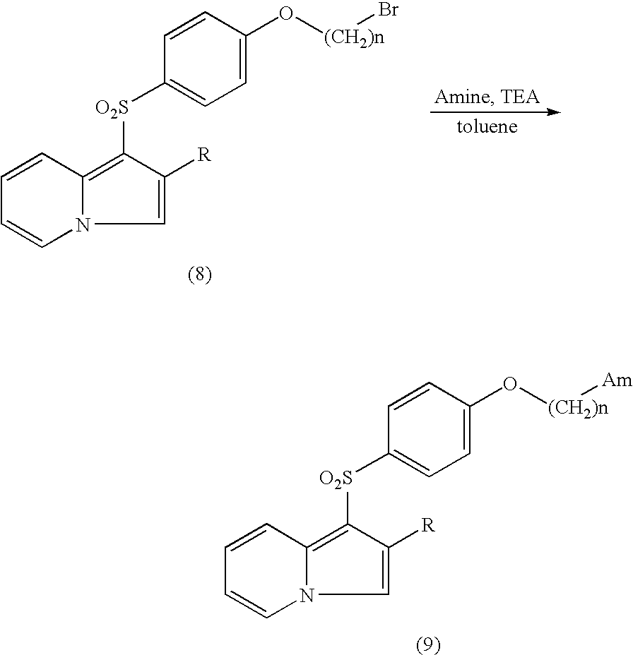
C1=CC2=C([O2S]C3=CC=C(O[(CH2)n]Br)C=C3)C([R])=CN2C=C1.C1=CC2=C([O2S]C3=CC=C(O[(CH2)n][Am])C=C3)C([R])=CN2C=C1
